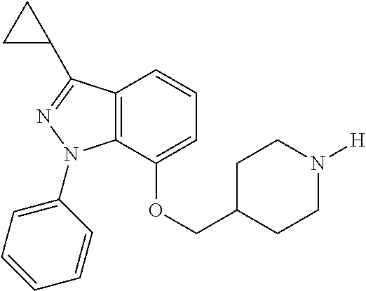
C1=C(OCC2CCN([H])CC2)C2=C(C=C1)C(C1CC1)=NN2C1=CC=CC=C1
